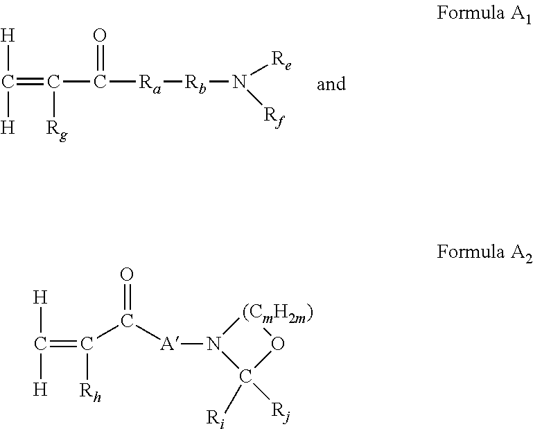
C(=C([Rg])C(=O)[Ra][Rb]N([Re])[Rf])([H])[H].C(=C([Rh])C(=O)[A]N1C([Rj])([Ri])O[(CmH2m)]1)([H])[H]
